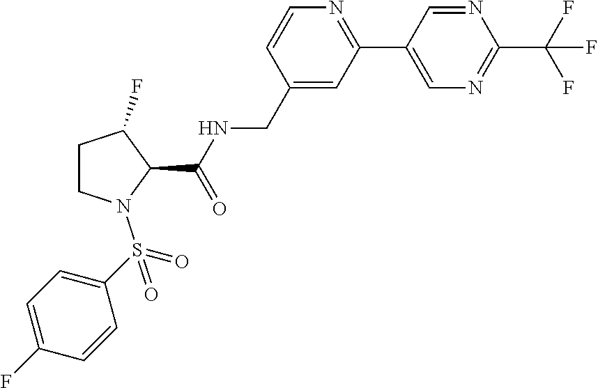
C1CN(S(=O)(=O)C2=CC=C(F)C=C2)C(C(NCC2=CC(C3=CN=C(C(F)(F)F)N=C3)=NC=C2)=O)C1F
